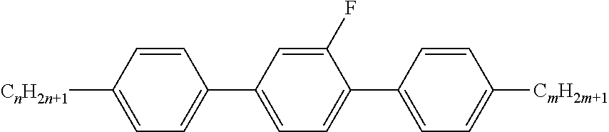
C1=CC([CnH2n+1])=CC=C1C1=CC=C(C2=CC=C([CmH2m+1])C=C2)C(F)=C1
